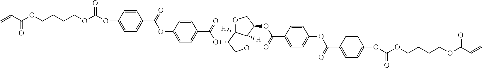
C=CC(OCCCCOC(OC1=CC=C(C(=O)OC2=CC=C(C(=O)OC3COC4([H])C3([H])OCC4OC(=O)C3=CC=C(OC(C4=CC=C(OC(OCCCCOC(C=C)=O)=O)C=C4)=O)C=C3)C=C2)C=C1)=O)=O
